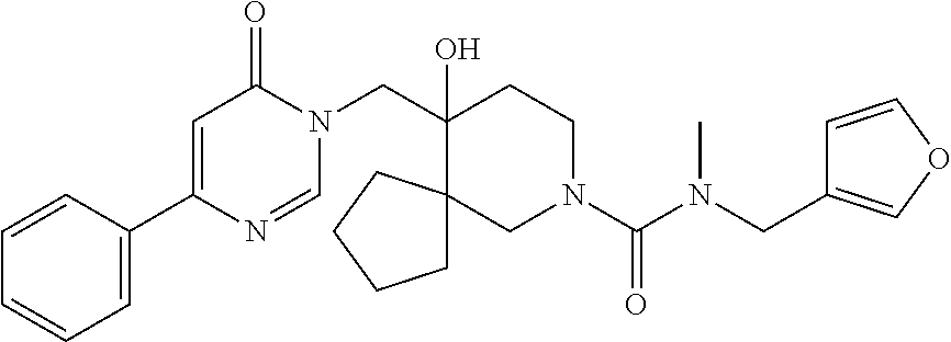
C1=CC(C2=CC(=O)N(CC3(O)CCN(C(N(CC4=COC=C4)C)=O)CC34CCCC4)C=N2)=CC=C1
